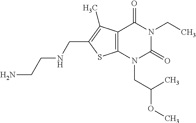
C12=C(N(CC(OC)C)C(=O)N(CC)C1=O)SC(CNCCN)=C2C
